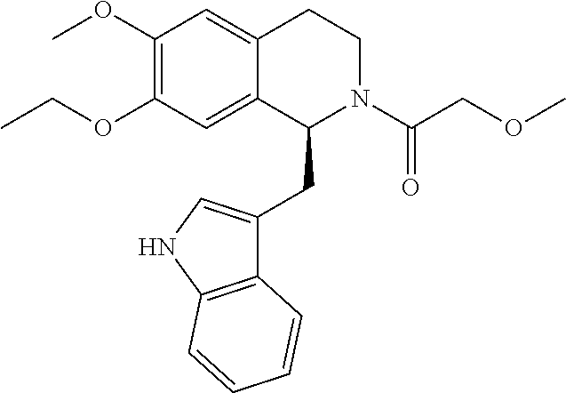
C(OC1=C(OC)C=C2C(=C1)C(CC1=CNC3=C1C=CC=C3)N(C(COC)=O)CC2)C
